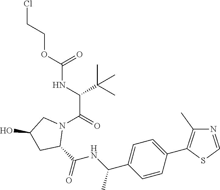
C(NC(C(N1CC(O)CC1C(NC(C1=CC=C(C2=C(C)N=CS2)C=C1)C)=O)=O)C(C)(C)C)(=O)OCCCl
